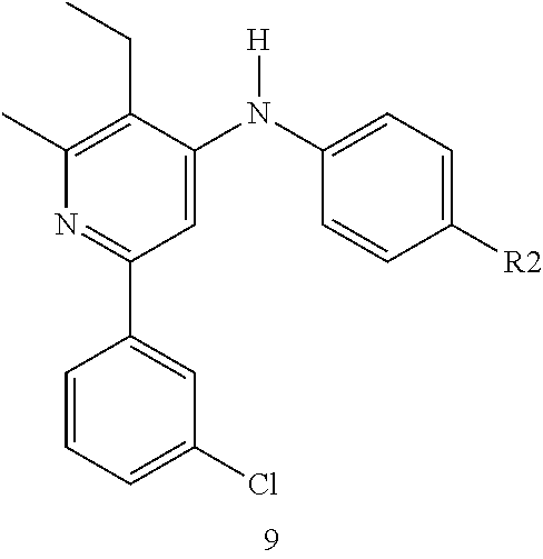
C1(C)=C(CC)C(N(C2=CC=C([R2])C=C2)[H])=CC(C2=CC(Cl)=CC=C2)=N1
